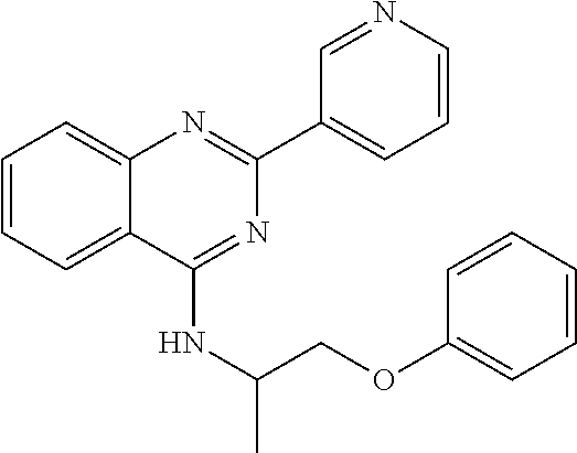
C1=CC=C2C(=C1)N=C(C1=CC=CN=C1)N=C2NC(COC1=CC=CC=C1)C
